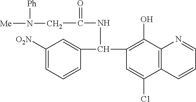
C1([O2N])=CC=CC(C(C2=C(O)C3=C(C([C1])=C2)C=CC=N3)NC(=O)CN([Ph])[Me])=C1
